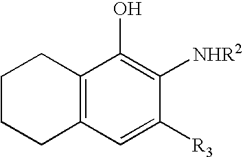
C12=C(C=C([R3])C([NHR2])=C1O)CCCC2
